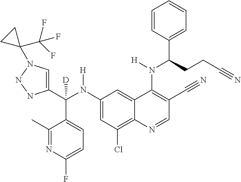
C1(N(C(C2=CN(C3(C(F)(F)F)CC3)NN2)(C2=CC=C(F)N=C2C)[D])[H])=CC(Cl)=C2C(=C1)C(N(C(C1=CC=CC=C1)CCC#N)[H])=C(C#N)C=N2
